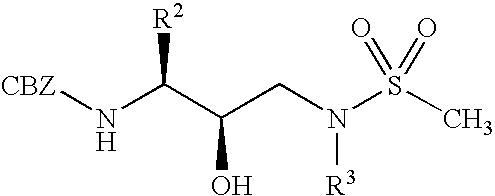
[CBZ]NC(C(CN([R3])S(C)(=O)=O)O)[R2]
